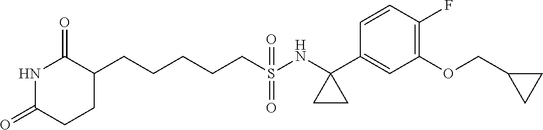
C1(CCCCCS(NC2(C3=CC(OCC4CC4)=C(F)C=C3)CC2)(=O)=O)C(=O)NC(=O)CC1
